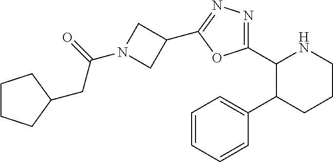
C1(C2=NN=C(C3CN(C(CC4CCCC4)=O)C3)O2)C(C2=CC=CC=C2)CCCN1
